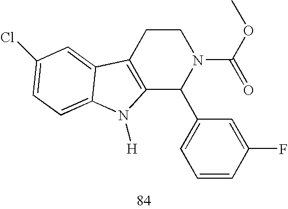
C12=C(CCN(C(=O)OC)C1C1=CC=CC(F)=C1)C1=CC(Cl)=CC=C1N2[H]
